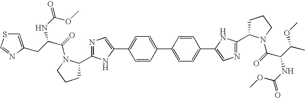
C1=CC(C2=CC=C(C3=CN=C(C4CCCN4C(=O)C(C(C)OC)NC(=O)OC)N3)C=C2)=CC=C1C1=CN=C(C2CCCN2C(=O)C(CC2=CSC=N2)NC(=O)OC)N1
